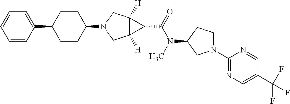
C1(C2CCC(N3CC4([H])C([H])(C3)C4C(N(C3CN(C4=NC=C(C(F)(F)F)C=N4)CC3)C)=O)CC2)=CC=CC=C1
